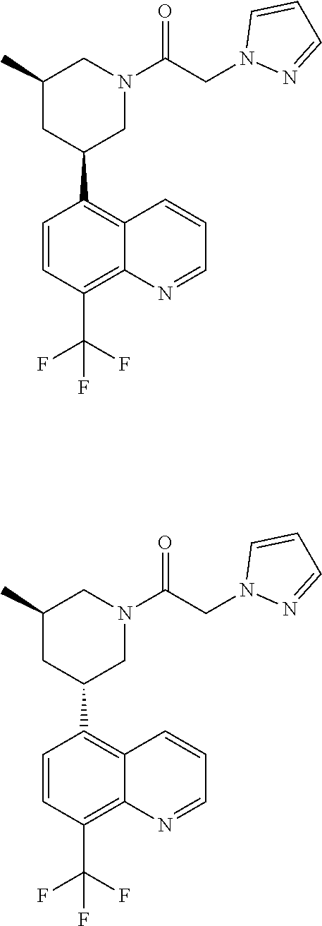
C1(C2CN(C(CN3N=CC=C3)=O)CC(C)C2)=C2C(=C(C(F)(F)F)C=C1)N=CC=C2.C1(C2CN(C(CN3N=CC=C3)=O)CC(C)C2)=C2C(=C(C(F)(F)F)C=C1)N=CC=C2
